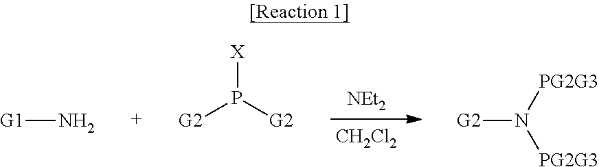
[CH2Cl2].[G1]N.[G2]P([G2])[X].[G2]N([PG2G3])[PG2G3]
